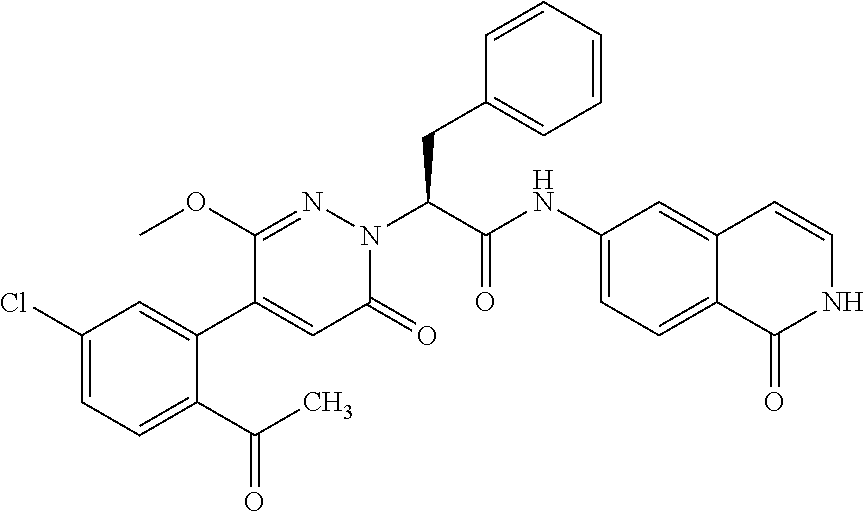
C1(Cl)=CC=C(C(C)=O)C(C2=CC(=O)N(C(CC3=CC=CC=C3)C(NC3=CC=C4C(=C3)C=CNC4=O)=O)N=C2OC)=C1
